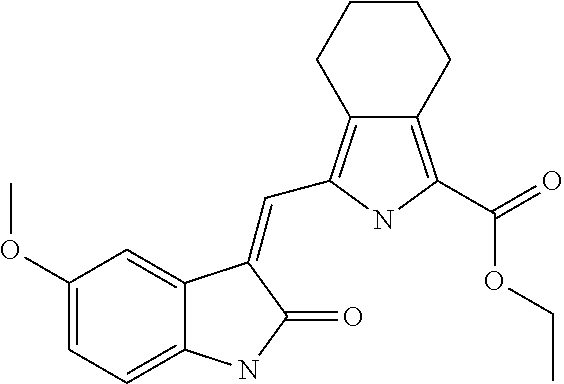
C1(OC)=CC=C2C(=C1)C(=CC1=C3C(=C(C(=O)OCC)N1)CCCC3)C(=O)N2
